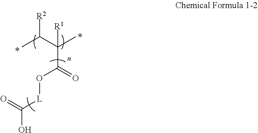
[R2]C(C(C)([R1])C(O[L]C(O)=O)=O)C
